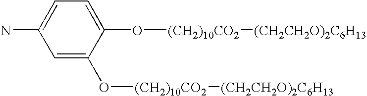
C1=C(N)C=C(O[(CH2)10CO2][(CH2CH2O)2C6H13])C(O[(CH2)10CO2][(CH2CH2O)2C6H13])=C1
